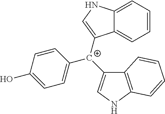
C12=CC=CC=C1C([C+](C1=CC=C(O)C=C1)C1=CNC3=C1C=CC=C3)=CN2
